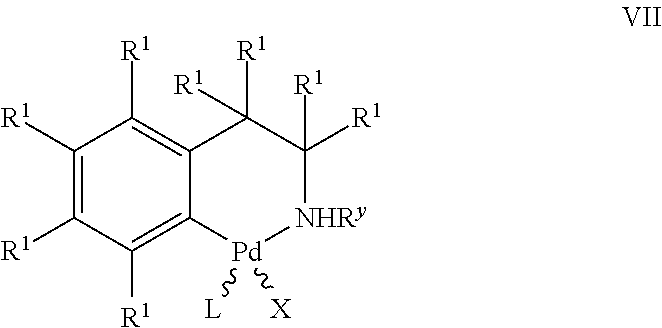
C1([R1])=C([R1])C([R1])=C2C(=C1[R1])C([R1])([R1])C([R1])([R1])[NHRy][Pd]2([L])[X]
